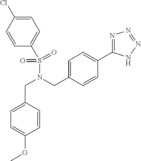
C1=C(Cl)C=CC(S(N(CC2=CC=C(C3=NN=NN3)C=C2)CC2=CC=C(OC)C=C2)(=O)=O)=C1
